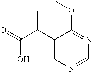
C1(C(C(=O)O)C)=CN=CN=C1OC
